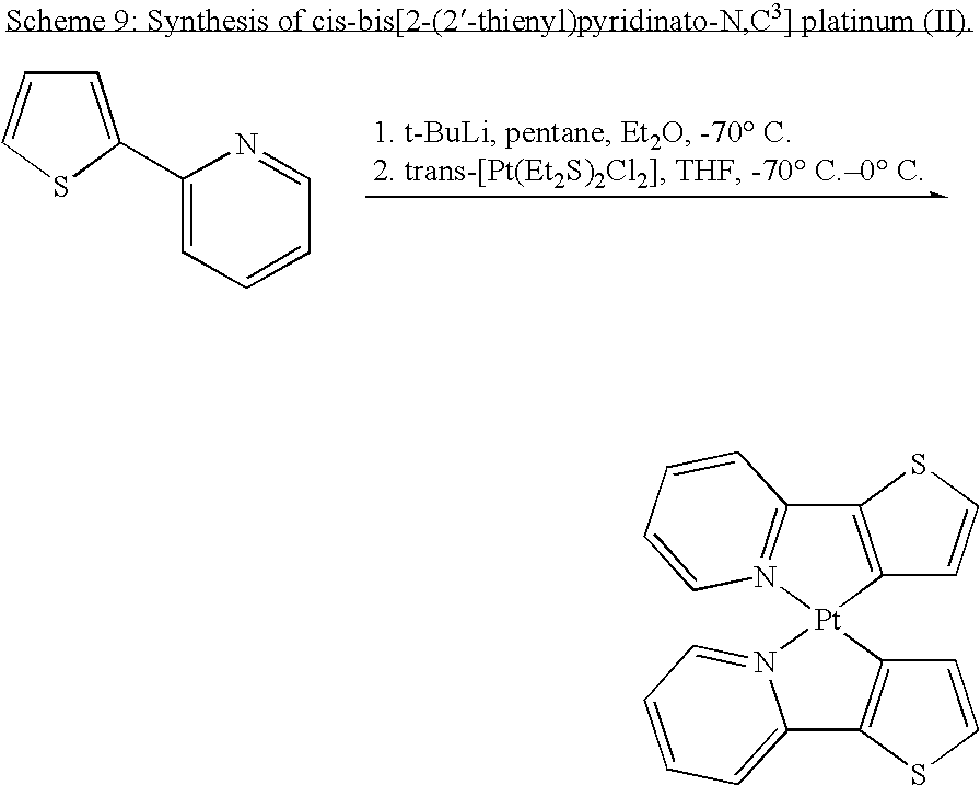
C1=C(C2=CC=CC=N2)SC=C1.C12=C(C=CS1)[Pt]1(N3=C2C=CC=C3)N2=CC=CC=C2C2=C1C=CS2
